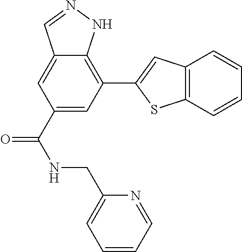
C1(C(NCC2=CC=CC=N2)=O)=CC(C2=CC3=C(S2)C=CC=C3)=C2C(=C1)C=NN2
